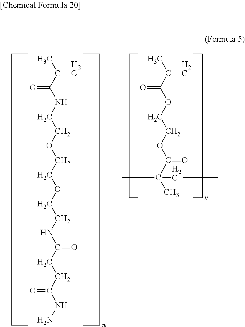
C(CC(CC)(C)C(OCCOC(=O)C(C)(CC)C)=O)(C)(C(NCCOCCOCCNC(=O)CCC(=O)NN)=O)C
